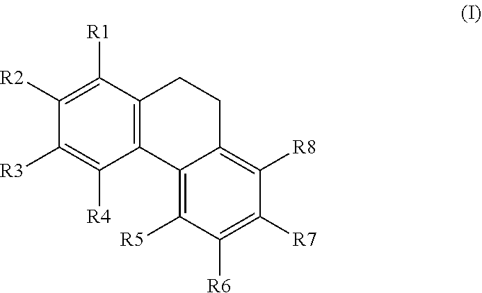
C12=C(C([R1])=C([R2])C([R3])=C1[R4])CCC1=C([R8])C([R7])=C([R6])C([R5])=C21
